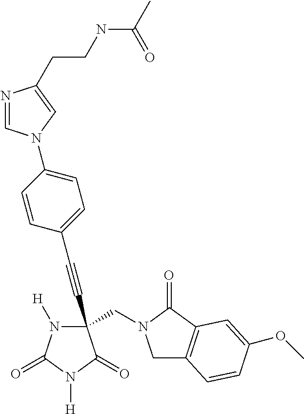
C(#CC1(CN2CC3=C(C2=O)C=C(OC)C=C3)N([H])C(=O)N([H])C1=O)C1=CC=C(N2C=NC(CCNC(C)=O)=C2)C=C1
